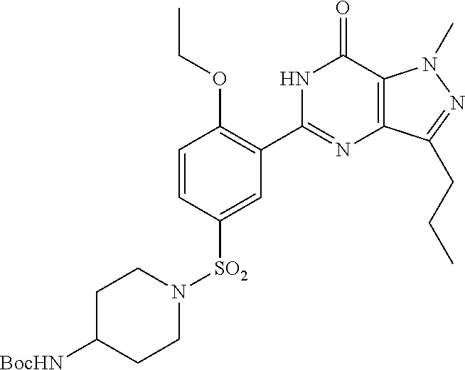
C1C([BocHN])CCN([SO2]C2=CC(C3=NC4=C(C(=O)N3)N(C)N=C4CCC)=C(OCC)C=C2)C1
